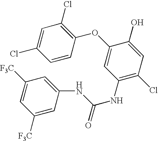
C1=CC(OC2=CC(NC(=O)NC3=CC([F3C])=CC([F3C])=C3)=C(Cl)C=C2O)=C(Cl)C=C1Cl
